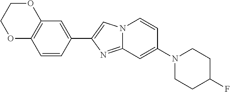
C1=CC(C2=CN3C(=N2)C=C(N2CCC(F)CC2)C=C3)=CC2=C1OCCO2
